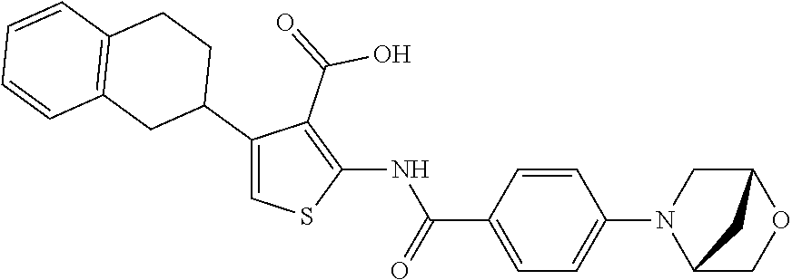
C1(C2CCC3=C(C2)C=CC=C3)=CSC(NC(C2=CC=C(N3C4COC(C3)C4)C=C2)=O)=C1C(=O)O
